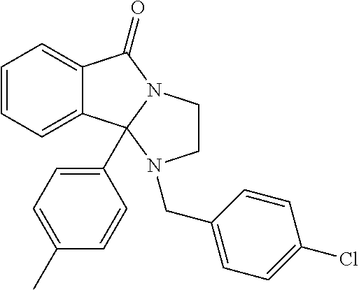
C12=CC=CC=C1C1(C3=CC=C(C)C=C3)N(C2=O)CCN1CC1=CC=C(Cl)C=C1
